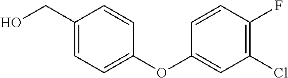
C1(CO)=CC=C(OC2=CC(Cl)=C(F)C=C2)C=C1
